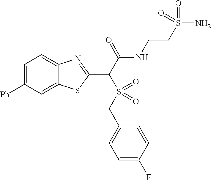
C1([Ph])=CC=C2C(=C1)SC(C(C(NCCS(N)(=O)=O)=O)S(=O)(CC1=CC=C(F)C=C1)=O)=N2
